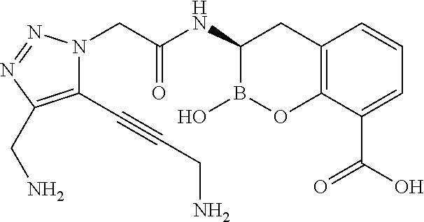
C1(C#CCN)=C(CN)N=NN1CC(NC1B(O)OC2=C(C1)C=CC=C2C(O)=O)=O
